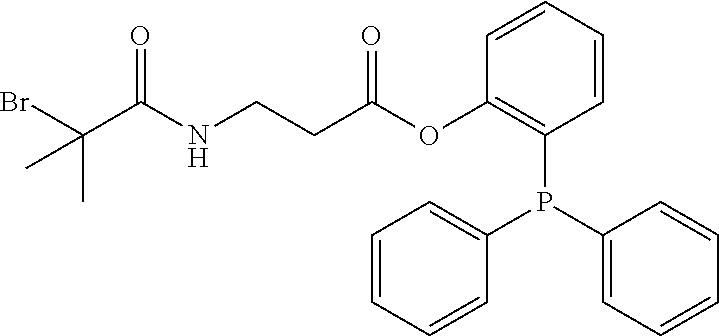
BrC(C)(C)C(=O)NCCC(=O)OC1=C(P(C2=CC=CC=C2)C2=CC=CC=C2)C=CC=C1
